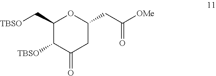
C1(C[TBSO])C([TBSO])C(=O)CC(CC([OMe])=O)O1
